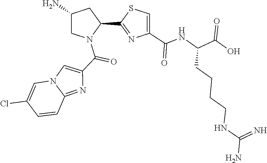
C1(C2=NC(C(NC(C(=O)O)CCCCNC(=N)N)=O)=CS2)CC(N)CN1C(C1=CN2C(=N1)C=CC(Cl)=C2)=O
